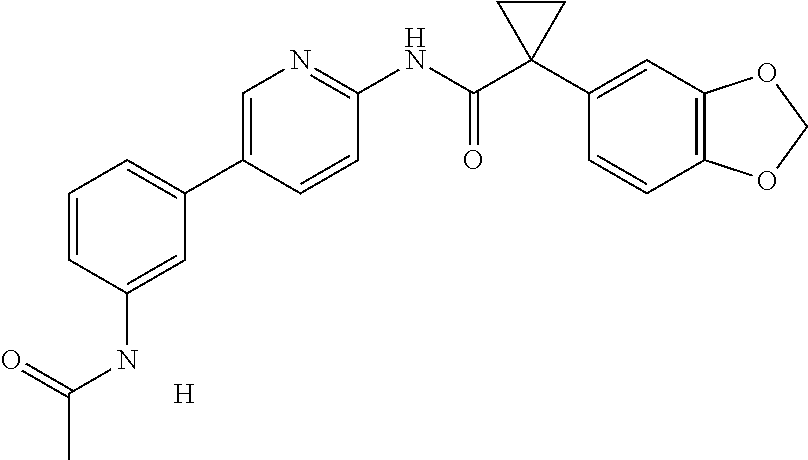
C1=CC(NC(=O)C)=CC(C2=CN=C(NC(C3(C4=CC5=C(C=C4)OCO5)CC3)=O)C=C2)=C1.[H]
